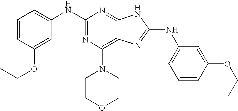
N1=C(NC2=CC=CC(OCC)=C2)N=C2C(=C1N1CCOCC1)N=C(NC1=CC=CC(OCC)=C1)N2
